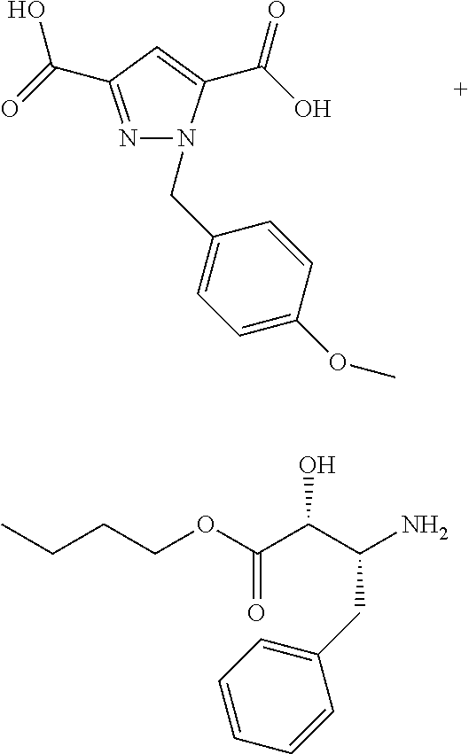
N1=C(C(O)=O)C=C(C(=O)O)N1CC1=CC=C(OC)C=C1.CCCCOC(C(C(N)CC1=CC=CC=C1)O)=O
